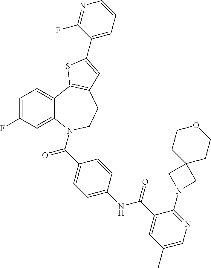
C1=C(F)C=C2C(=C1)C1=C(CCN2C(=O)C2=CC=C(NC(=O)C3=CC(C)=CN=C3N3CC4(C3)CCOCC4)C=C2)C=C(C2=CC=CN=C2F)S1
